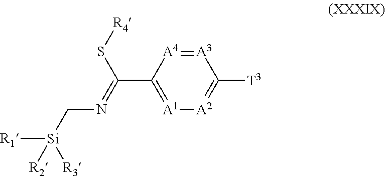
[A3]1=[A4]C(C(S[R4])=NC[Si]([R1])([R2])[R3])=[A1][A2]=C1[T3]
